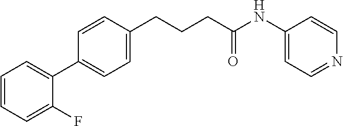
C1=CC(CCCC(NC2=CC=NC=C2)=O)=CC=C1C1=CC=CC=C1F
